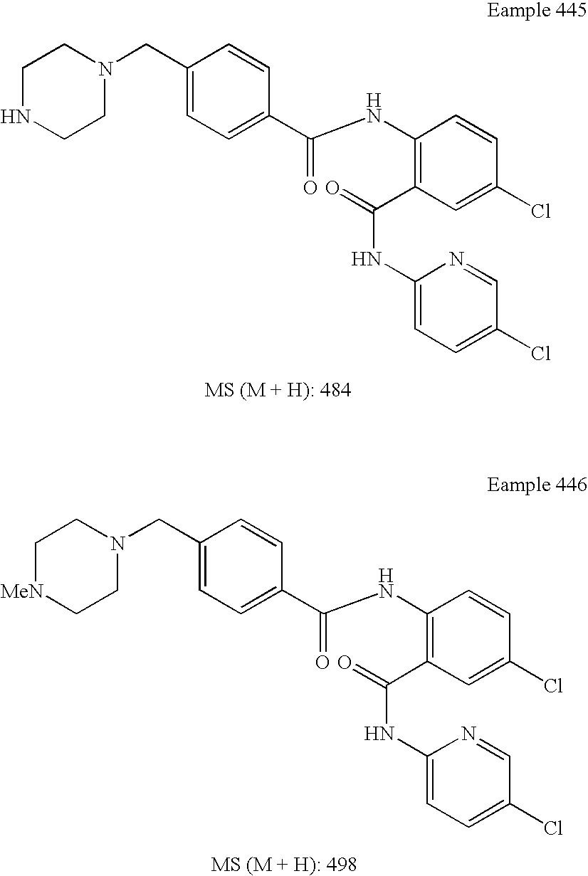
C(C1=CC=C(C(NC2=C(C(NC3=CC=C(Cl)C=N3)=O)C=C(Cl)C=C2)=O)C=C1)N1CCNCC1.C(C1=CC=C(C(NC2=C(C(NC3=CC=C(Cl)C=N3)=O)C=C(Cl)C=C2)=O)C=C1)N1CC[MeN]CC1
